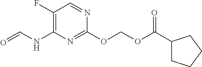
C1(F)=C(NC=O)N=C(OCOC(C2CCCC2)=O)N=C1
